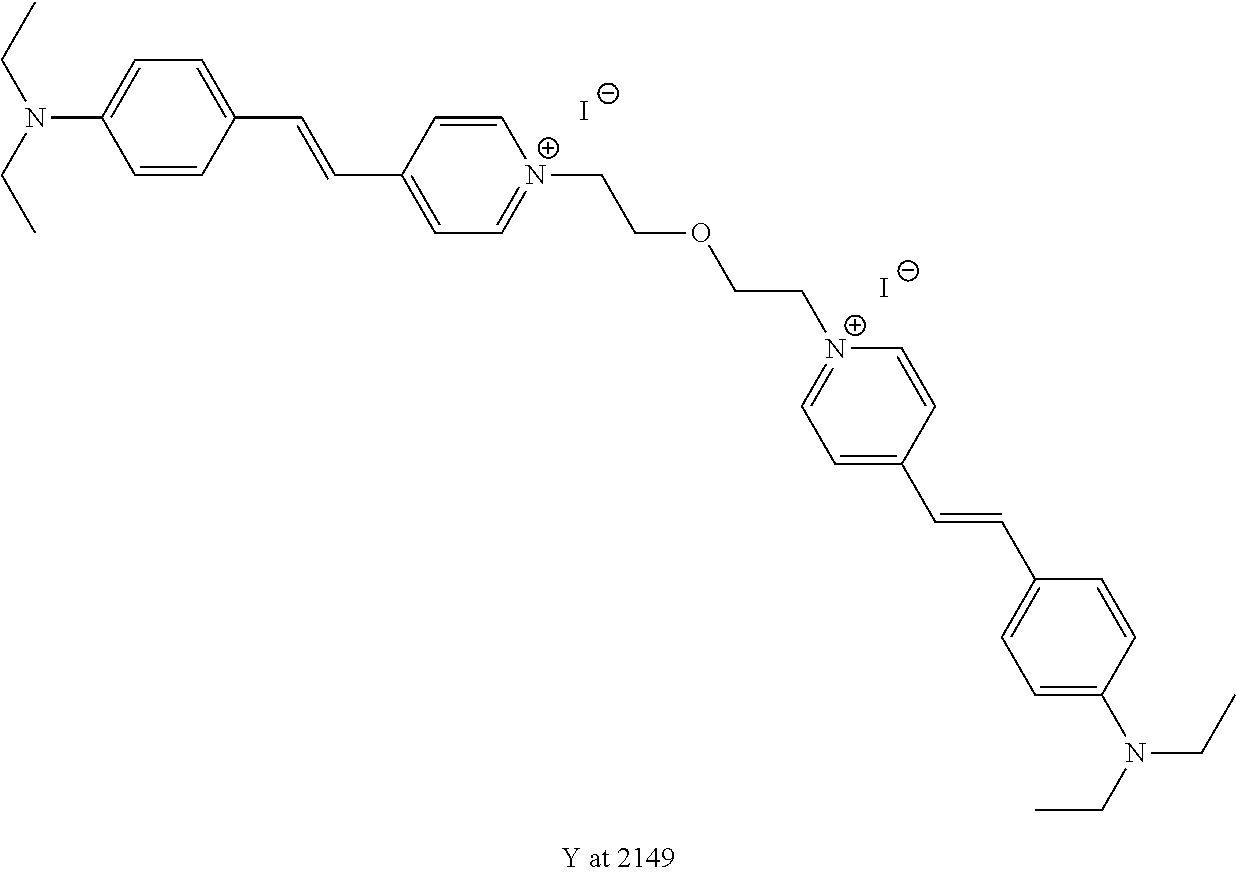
C1=CC(C=CC2=CC=[N+](CCOCC[N+]3=CC=C(C=CC4=CC=C(N(CC)CC)C=C4)C=C3)C=C2)=CC=C1N(CC)CC.[I-].[I-]
